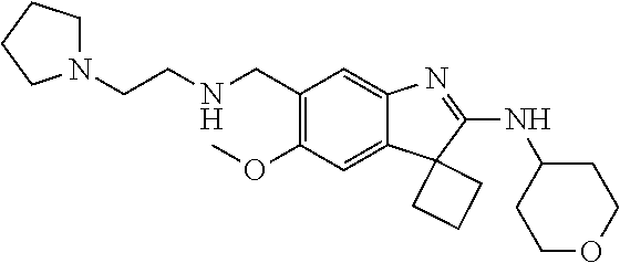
N(CC1=C(OC)C=C2C(=C1)N=C(NC1CCOCC1)C21CCC1)CCN1CCCC1
